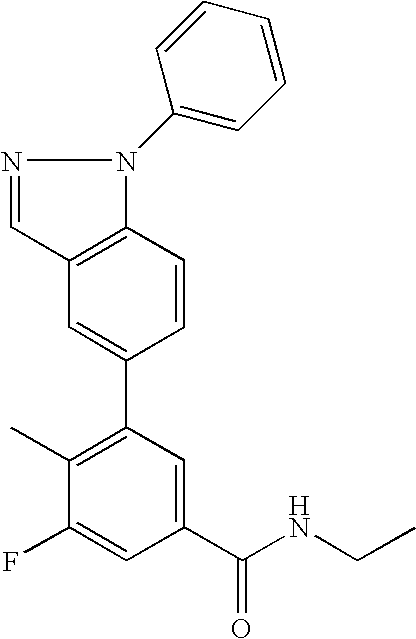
C12=C(C=CC(C3=C(C)C(F)=CC(C(NCC)=O)=C3)=C1)N(C1=CC=CC=C1)N=C2
